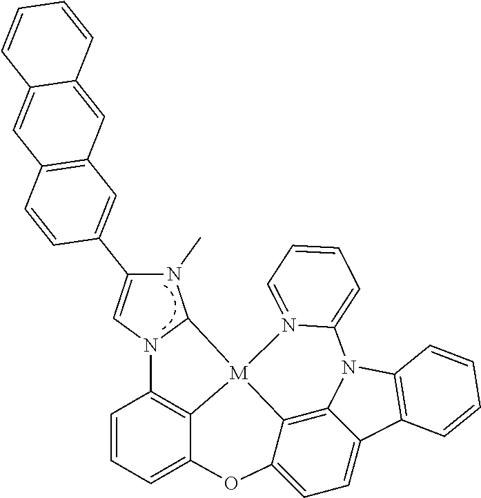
C1=CC=C2C3=C1N1C(N(C)C(C4=CC5=C(C=C4)C=C4C(=C5)C=CC=C4)=C1)[M]31C3=C4C(=CC=C3O2)C2=C(N4C3=CC=CC=N31)C=CC=C2
